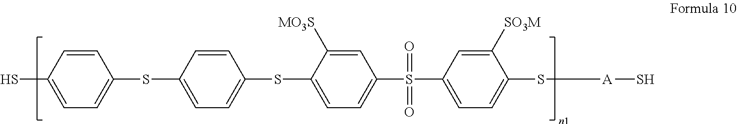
C1=CC(S)=CC=C1SC1=CC=C(SC2=CC=C(S(C3=CC=C(S[A]S)C([SO3M])=C3)(=O)=O)C=C2[MO3S])C=C1
